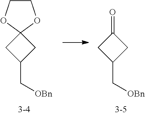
C1COC2(O1)CC(C[OBn])C2.C1(=O)CC(C[OBn])C1
